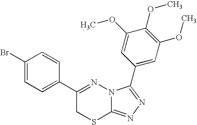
C1(Br)=CC=C(C2=NN3C(=NN=C3C3=CC(OC)=C(OC)C(OC)=C3)SC2)C=C1
